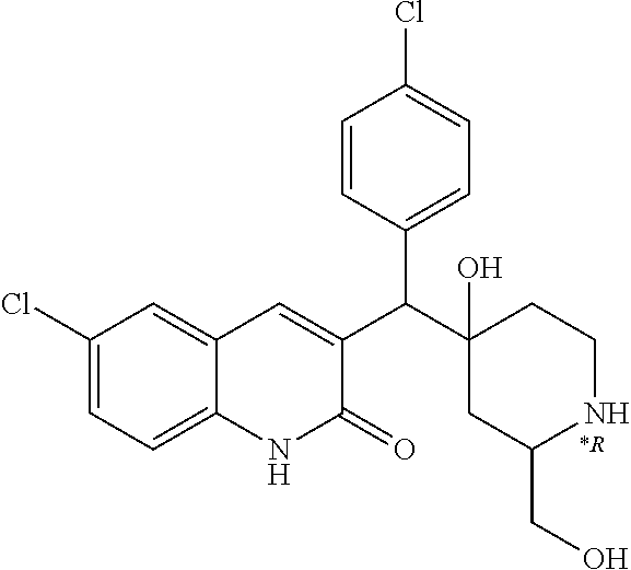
C1(Cl)=CC=C2C(=C1)C=C(C(C1(O)CC(CO)NCC1)C1=CC=C(Cl)C=C1)C(=O)N2.[*R]
